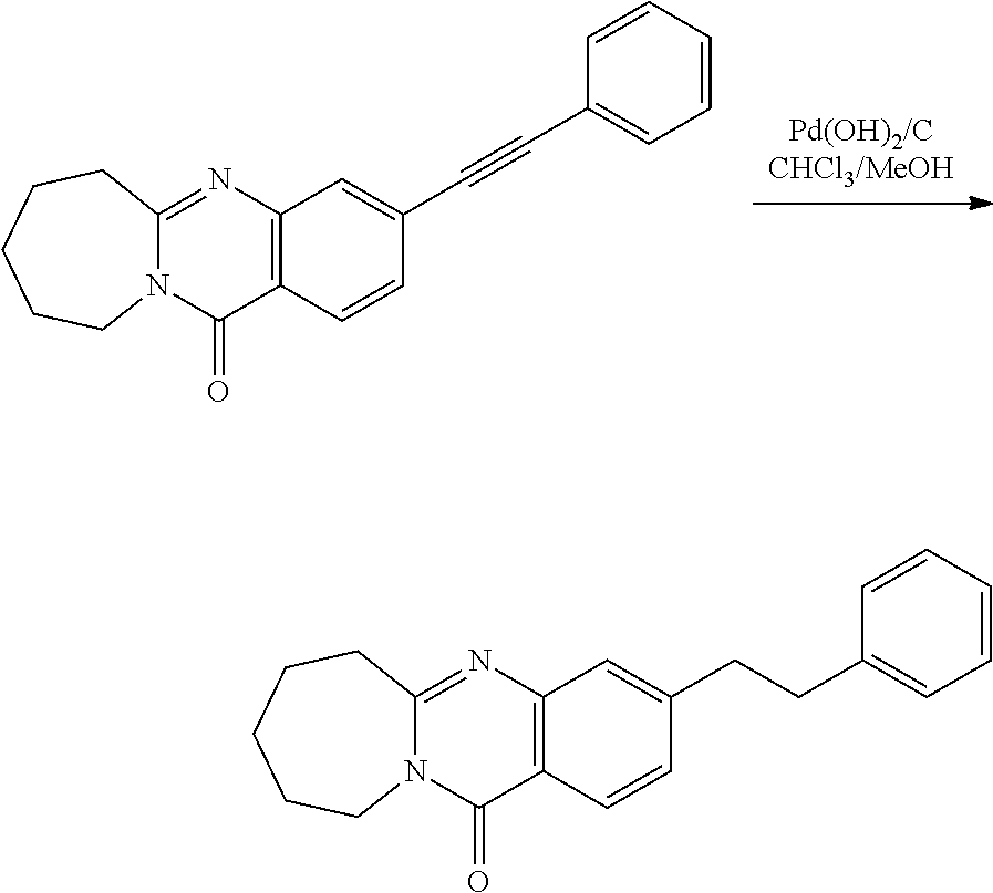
[Pd(OH)2/CCHCl3/MeOH].C1(C#CC2=CC3=C(C(=O)N4C(=N3)CCCCC4)C=C2)=CC=CC=C1.C1(CCC2=CC3=C(C(=O)N4C(=N3)CCCCC4)C=C2)=CC=CC=C1
